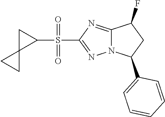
C12=NC(S(=O)(=O)C3CC34CC4)=NN1C(C1=CC=CC=C1)CC2F
